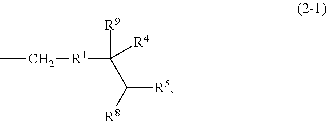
CC[R1]C([R9])(C([R8])[R5])[R4]
